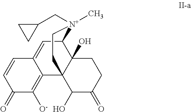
C12=CC3C4(O)C(C1=C([O-])C(=O)C=C2)(C(O)C(=O)CC4)CC[N+]3(CC1CC1)C
